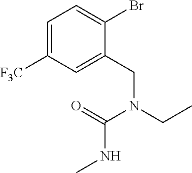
C1=C([F3C])C=C(CN(CC)C(=O)NC)C(Br)=C1
